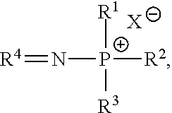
[R4]=N[P+]([R2])([R3])[R1].[X]
